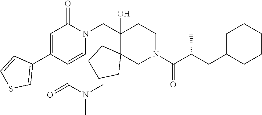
C1(C2=CC(=O)N(CC3(O)C4(CN(C(C(CC5CCCCC5)C)=O)CC3)CCCC4)C=C2C(=O)N(C)C)=CSC=C1
